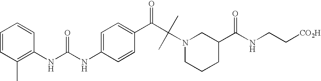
C1(NC(NC2=C(C)C=CC=C2)=O)=CC=C(C(=O)C(C)(C)N2CCCC(C(NCC[CO2H])=O)C2)C=C1
